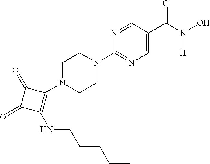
C1(C(N([H])O)=O)=CN=C(N2CCN(C3=C(NCCCCC)C(=O)C3=O)CC2)N=C1
